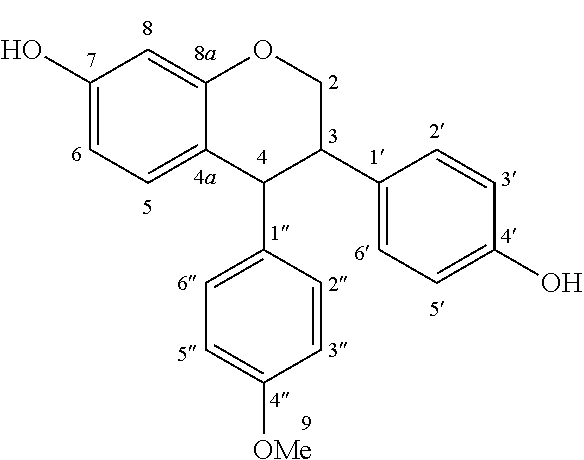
C1(O)=CC=C2C(=C1)OCC(C1=CC=C(O)C=C1)C2C1=CC=C([OMe])C=C1
